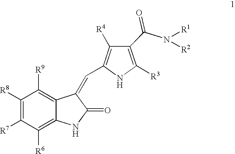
C1([R8])=C([R7])C([R6])=C2C(=C1[R9])C(=CC1=C([R4])C(C(N([R1])[R2])=O)=C([R3])N1)C(=O)N2
